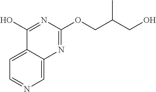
C1=NC=C2C(=C1)C(O)=NC(OCC(CO)C)=N2
